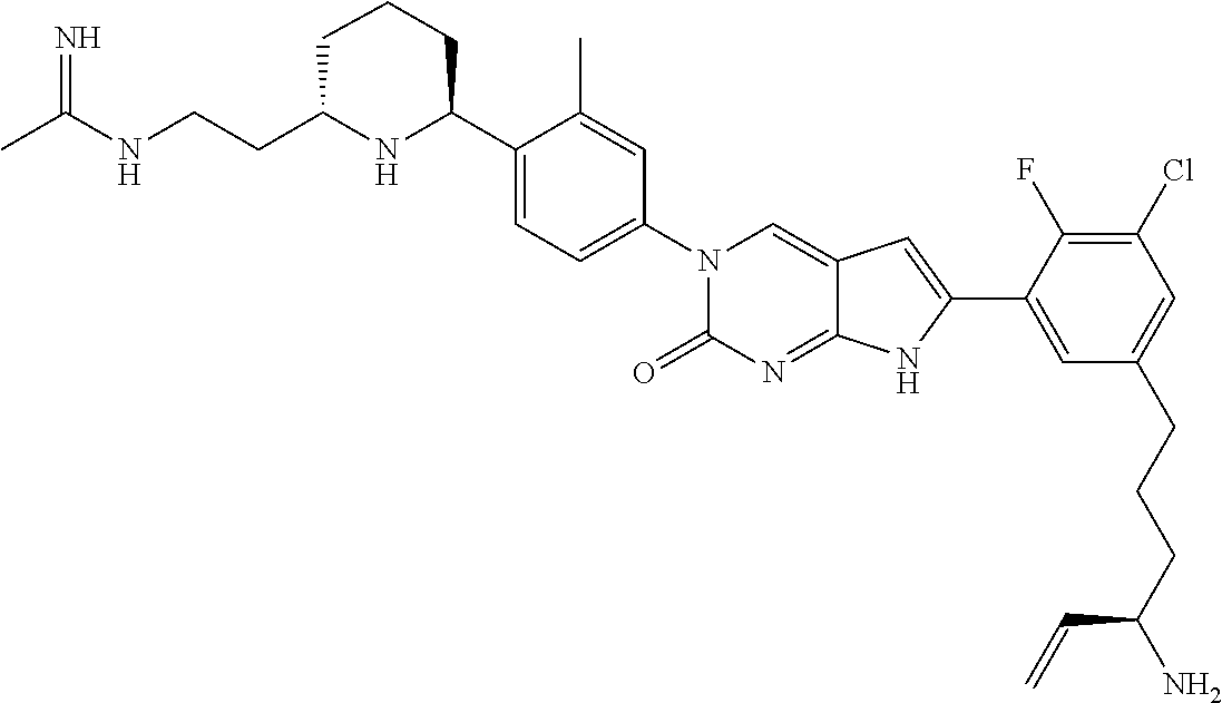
CC(NCCC1NC(C2=CC=C(N3C(=O)N=C4C(=C3)C=C(C3=CC(CCCC(N)C=C)=CC(Cl)=C3F)N4)C=C2C)CCC1)=N
